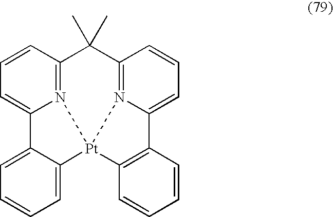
C1=CC2=N3C(=C1)C1=CC=CC=C1[Pt]31N3=C(C2(C)C)C=CC=C3C2=C1C=CC=C2
